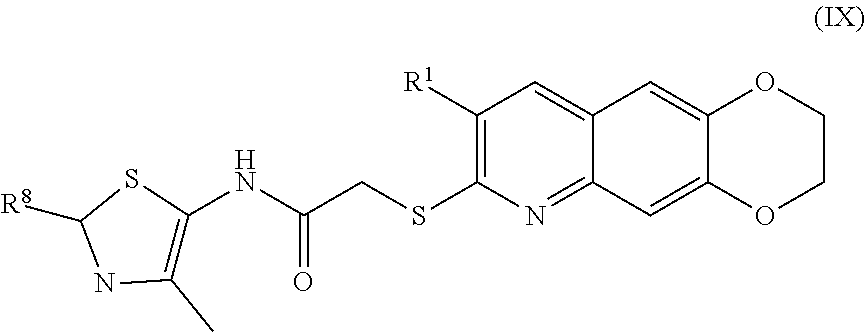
C1(C)=C(NC(CSC2=C([R1])C=C3C(=N2)C=C2C(=C3)OCCO2)=O)SC([R8])N1
